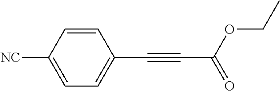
C1=CC([NC])=CC=C1C#CC(OCC)=O
